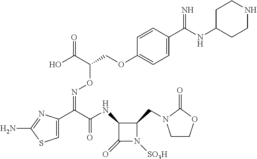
C1(C(C(NC2C(CN3CCOC3=O)N([SO3H])C2=O)=O)=NOC(COC2=CC=C(C(NC3CCNCC3)=N)C=C2)C(O)=O)=CSC(N)=N1
